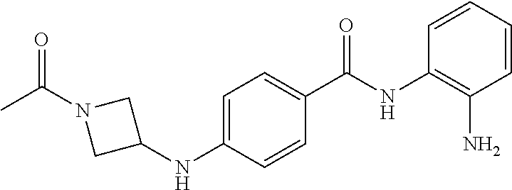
C1=CC=CC(N)=C1NC(C1=CC=C(NC2CN(C(C)=O)C2)C=C1)=O
